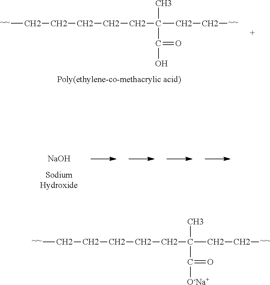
[~~]CCCCCC(C)(CC[~~])C(=O)[O-Na+].[~~]CCCCCC(C)(CC[~~])C(=O)O.[NaOH]
